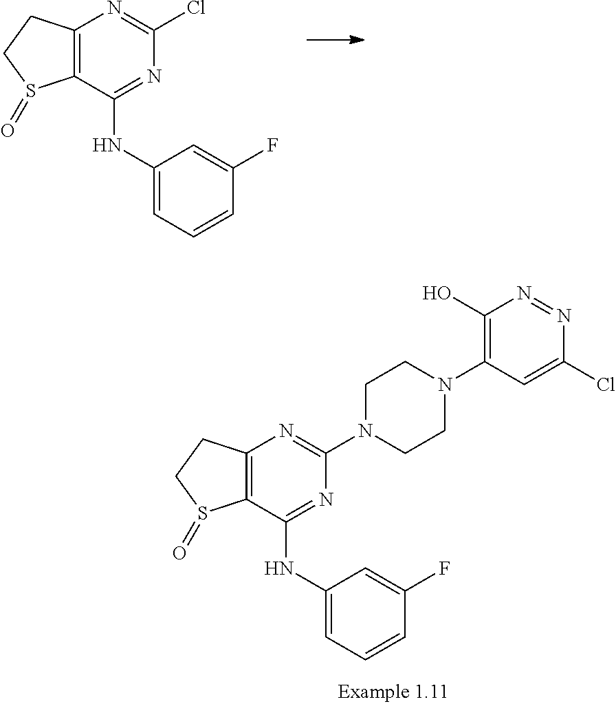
C12=C(C(NC3=CC=CC(F)=C3)=NC(Cl)=N1)S(=O)CC2.C12=C(C(NC3=CC=CC(F)=C3)=NC(N3CCN(C4=C(O)N=NC(Cl)=C4)CC3)=N1)S(=O)CC2
